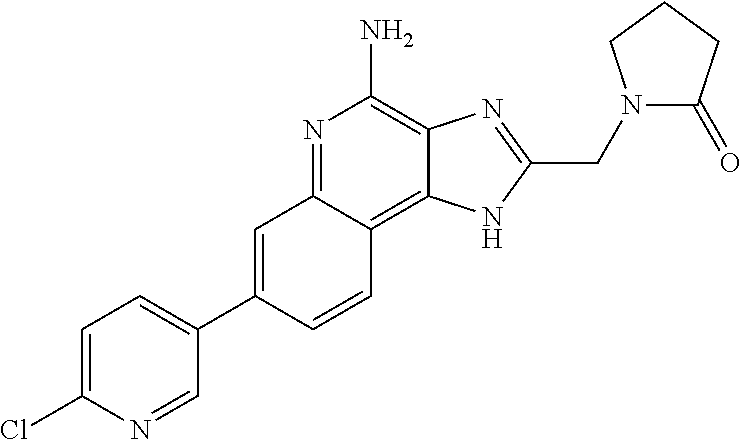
C1=C(C2=CC=C(Cl)N=C2)C=CC2=C3C(=C(N)N=C12)N=C(CN1C(=O)CCC1)N3
